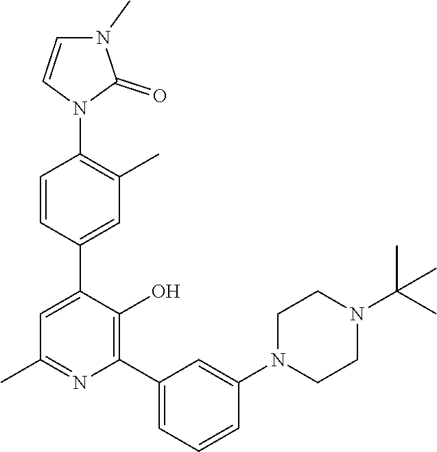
C1=CC(C2=CC(C)=NC(C3=CC=CC(N4CCN(C(C)(C)C)CC4)=C3)=C2O)=CC(C)=C1N1C(=O)N(C)C=C1
